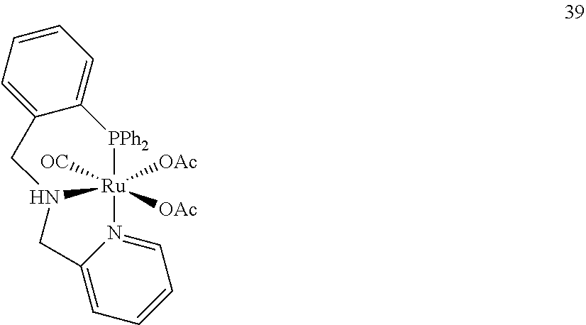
[PPh2]1[Ru]2([OC])([OAc])([OAc])N3=CC=CC=C3CN2CC2=CC=CC=C12
